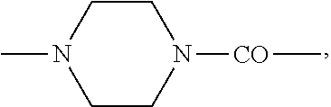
C1N(C)CCN([CO]C)C1
